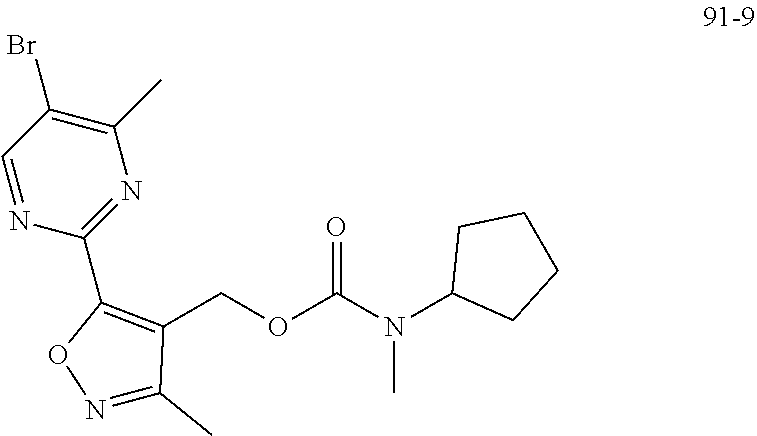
C1=NC(C2=C(COC(N(C3CCCC3)C)=O)C(C)=NO2)=NC(C)=C1Br
